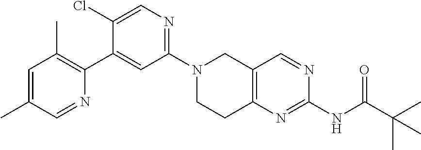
N1(C2=NC=C(Cl)C(C3=C(C)C=C(C)C=N3)=C2)CCC2=C(C1)C=NC(NC(C(C)(C)C)=O)=N2
